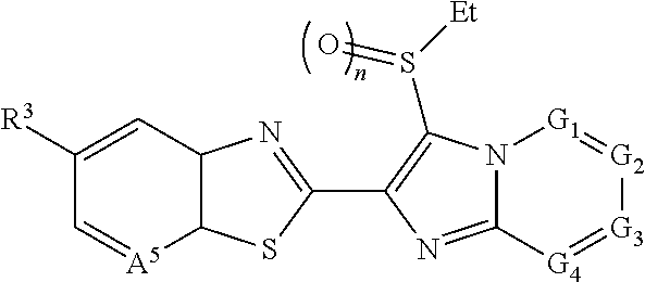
C1([R3])=CC2C([A5]=C1)SC(C1=C(S([Et])=O)N3C(=N1)[G4]=[G3][G2]=[G1]3)=N2
